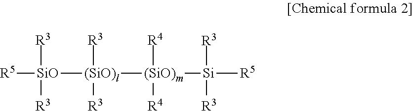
[R5][SiO]([R3])([R3])[(SiO)l]([(SiO)m]([Si]([R5])([R3])[R3])([R4])[R4])([R3])[R3]
